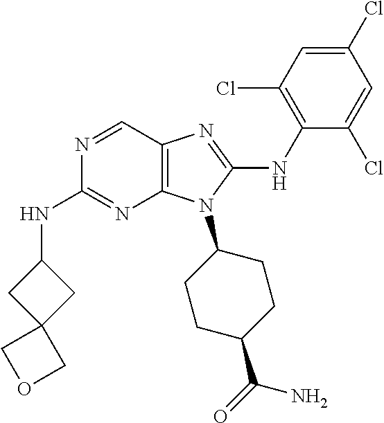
N1=CC2=C(N=C1NC1CC3(C1)COC3)N(C1CCC(C(=O)N)CC1)C(NC1=C(Cl)C=C(Cl)C=C1Cl)=N2
